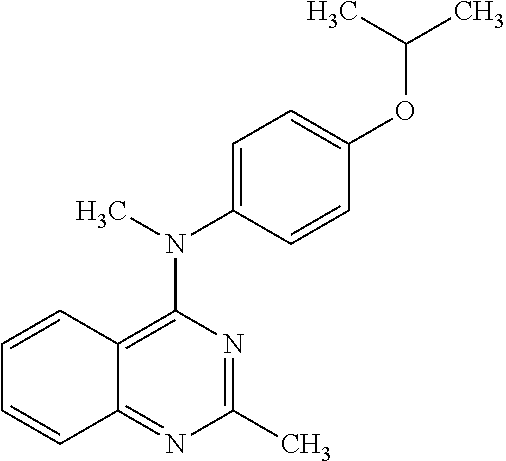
C1(C)=NC(N(C)C2=CC=C(OC(C)C)C=C2)=C2C(=N1)C=CC=C2
